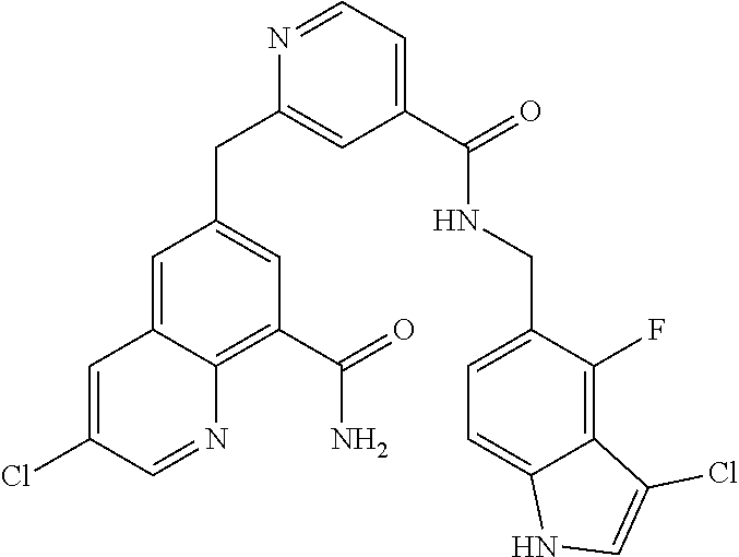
N1=CC=C(C(NCC2=CC=C3C(=C2F)C(Cl)=CN3)=O)C=C1CC1=CC(C(N)=O)=C2C(=C1)C=C(Cl)C=N2
